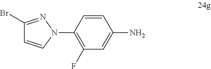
C1(F)=C(N2C=CC(Br)=N2)C=CC(N)=C1
